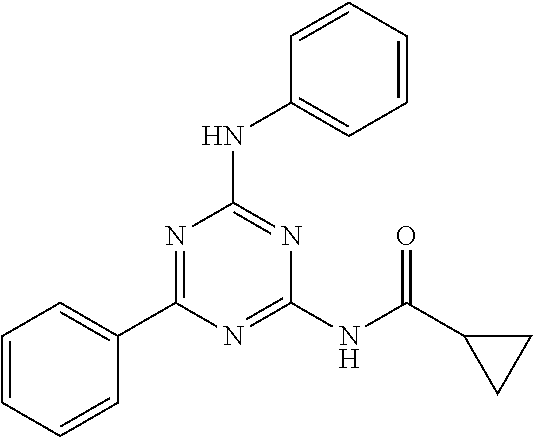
C1(C2=NC(NC3=CC=CC=C3)=NC(NC(C3CC3)=O)=N2)=CC=CC=C1
